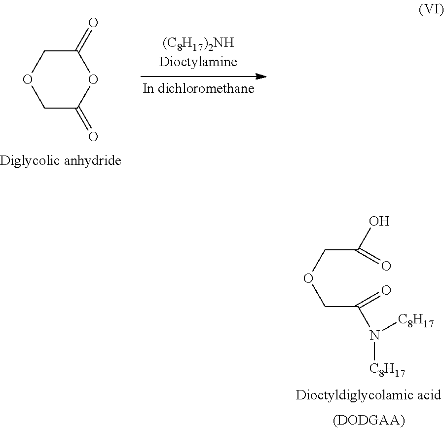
C(C(N([C8H17])[C8H17])=O)OCC(O)=O.C1C(=O)OC(=O)CO1
